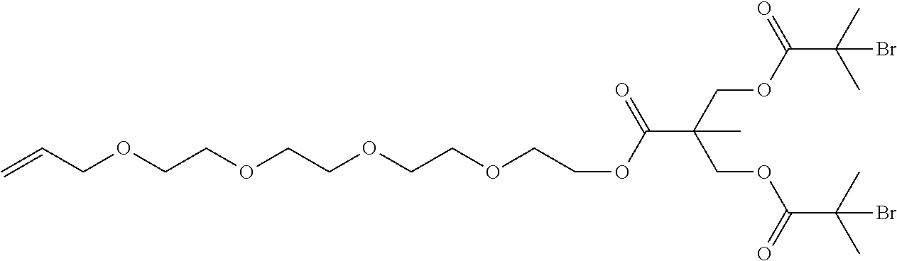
C=CCOCCOCCOCCOCCOC(=O)C(COC(=O)C(C)(C)Br)(COC(=O)C(C)(C)Br)C
